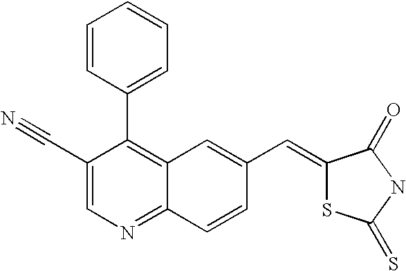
C1(C#N)=CN=C2C(=C1C1=CC=CC=C1)C=C(C=C1SC(=S)NC1=O)C=C2
